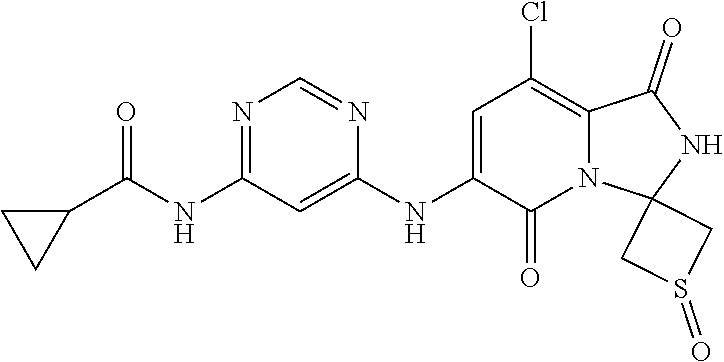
C1(NC2=CC(Cl)=C3N(C2=O)C2(NC3=O)CS(=O)C2)=CC(NC(C2CC2)=O)=NC=N1
